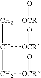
C(C([OCR]=O)C[OCR]=O)[OCR]=O
